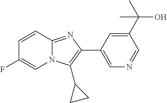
C1=CC2=NC(C3=CN=CC(C(C)(O)C)=C3)=C(C3CC3)N2C=C1F
